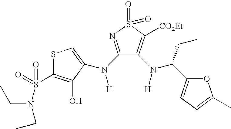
S1C(S(=O)(=O)N(CC)CC)=C(O)C(N(C2=NS(=O)(=O)C([CO2Et])=C2N([H])C(CC)C2=CC=C(C)O2)[H])=C1
